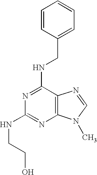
C1=CC(CNC2=NC(NCCO)=NC3=C2N=CN3C)=CC=C1
